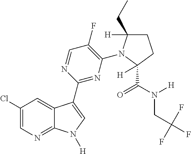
C1(Cl)=CN=C2C(=C1)C(C1=NC(N3C(CC)([H])CCC3(C(N([H])CC(F)(F)F)=O)[H])=C(F)C=N1)=CN2[H]
